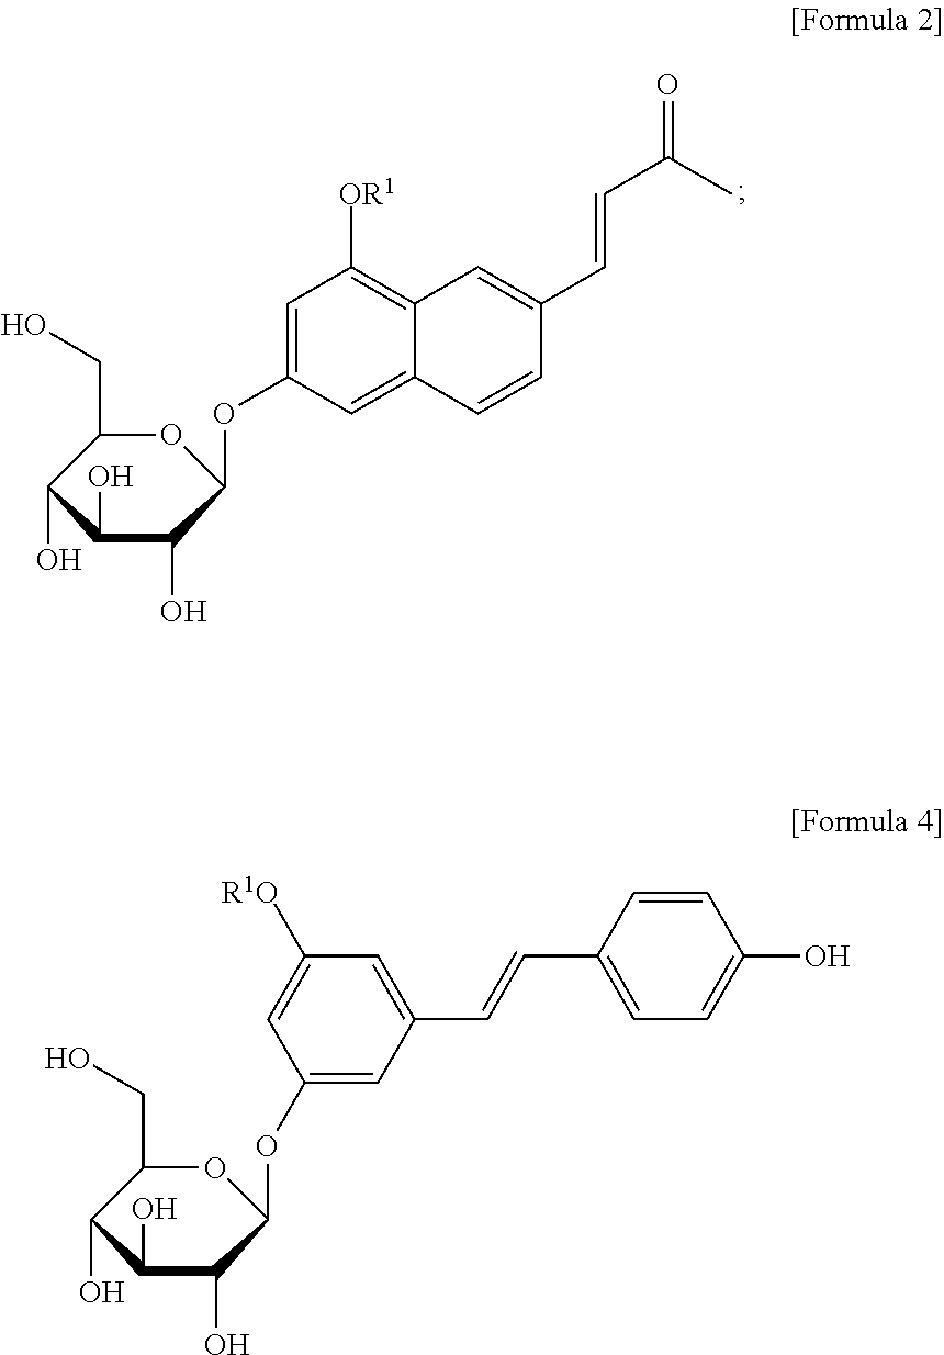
C1=C(OC2C(O)C(O)C(O)C(CO)O2)C=C2C(=C1[OR1])C=C(C=CC(=O)C)C=C2.O(C1C(O)C(O)C(O)C(CO)O1)C1=CC(C=CC2=CC=C(O)C=C2)=CC([R1O])=C1
